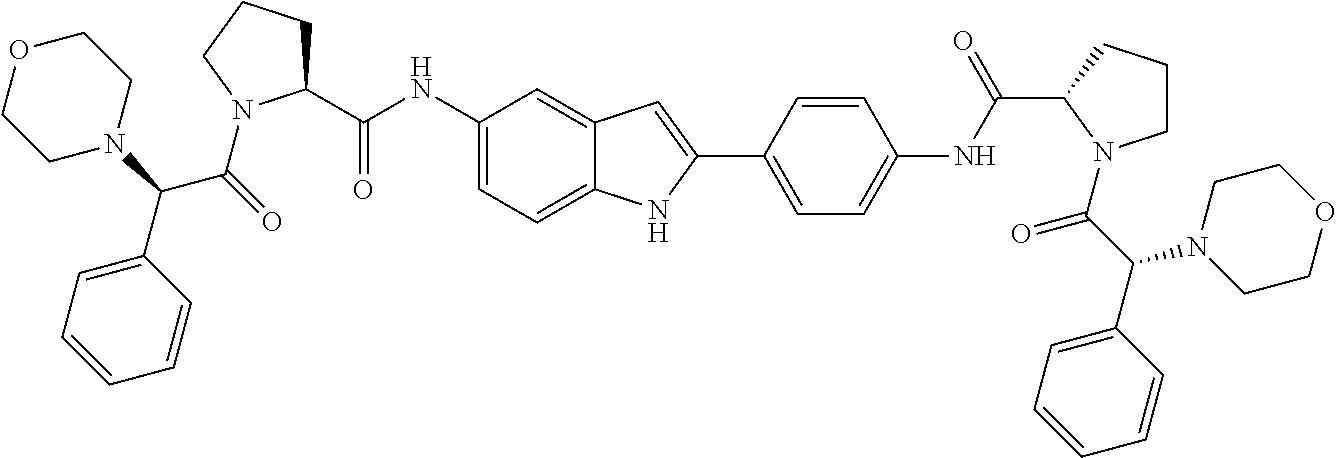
C(C(=O)N1C(C(=O)NC2=CC=C3C(=C2)C=C(C2=CC=C(NC(=O)C4CCCN4C(=O)C(C4=CC=CC=C4)N4CCOCC4)C=C2)N3)CCC1)(C1=CC=CC=C1)N1CCOCC1
